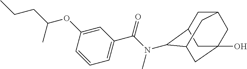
OC12CC3CC(C(N(C(C4=CC=CC(OC(C)CCC)=C4)=O)C)C(C1)C3)C2
